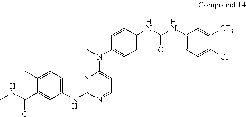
C1(C)=CC=C(NC2=NC(N(C)C3=CC=C(NC(=O)NC4=CC=C(Cl)C([CF3])=C4)C=C3)=CC=N2)C=C1C(NC)=O
